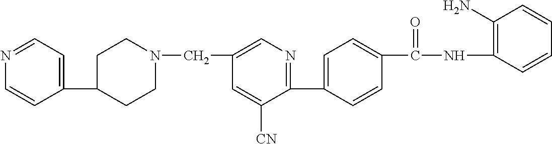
N1(CC2=CN=C(C3=CC=C(C(NC4=C(N)C=CC=C4)=O)C=C3)C([CN])=C2)CCC(C2=CC=NC=C2)CC1
